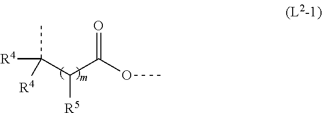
C(C(C(OC)=O)[R5])(C)([R4])[R4]
